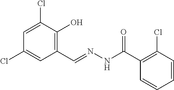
C1=C(Cl)C(O)=C(C=NNC(C2=C(Cl)C=CC=C2)=O)C=C1Cl
